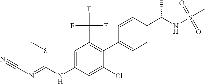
C1=CC(C(NS(=O)(C)=O)C)=CC=C1C1=C(C(F)(F)F)C=C(NC(=NC#N)SC)C=C1Cl
